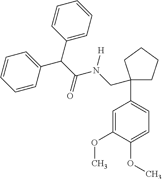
C1(C(C(=O)N([H])CC2(C3=CC=C(OC)C(OC)=C3)CCCC2)C2=CC=CC=C2)=CC=CC=C1
